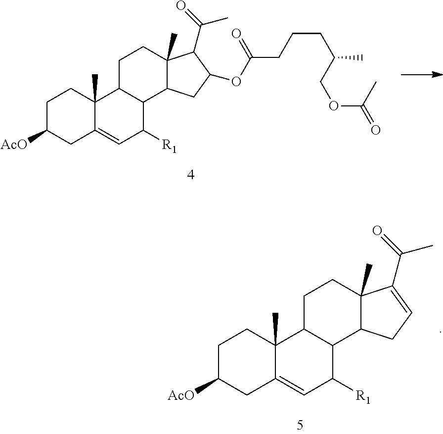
C1C([AcO])CC2=CC([R1])C3C(C2(C)C1)CCC1(C)C3CC=C1C(=O)C.C1C([AcO])CC2=CC([R1])C3C(C2(C)C1)CCC1(C)C3CC(OC(CCCC(COC(C)=O)C)=O)C1C(=O)C
